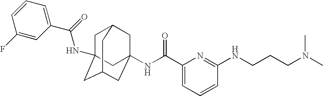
C1C2(NC(C3=CC=CC(F)=C3)=O)CC3CC(NC(C4=CC=CC(NCCCN(C)C)=N4)=O)(CC1C3)C2
